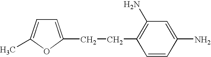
C(CC1=C(N)C=C(N)C=C1)C1=CC=C(C)O1
